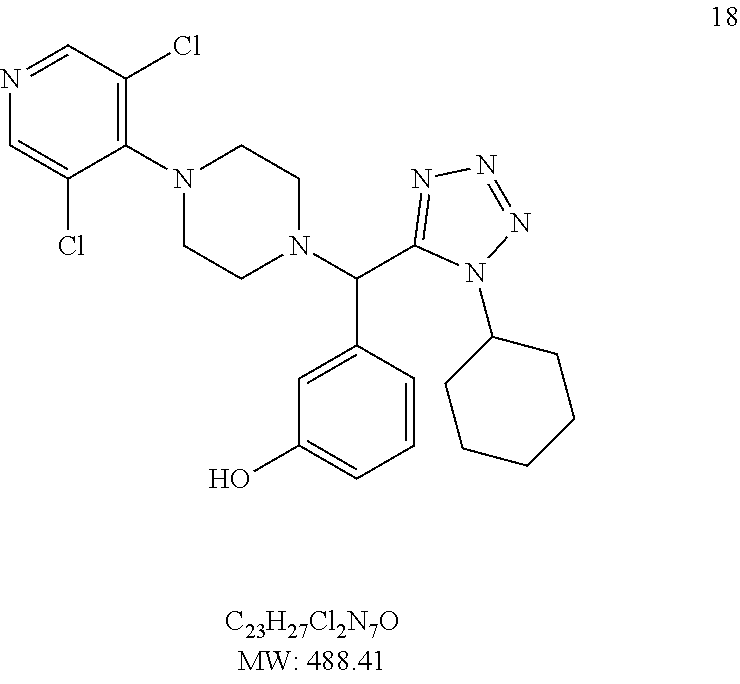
N1=CC(Cl)=C(N2CCN(C(C3=NN=NN3C3CCCCC3)C3=CC(O)=CC=C3)CC2)C(Cl)=C1
